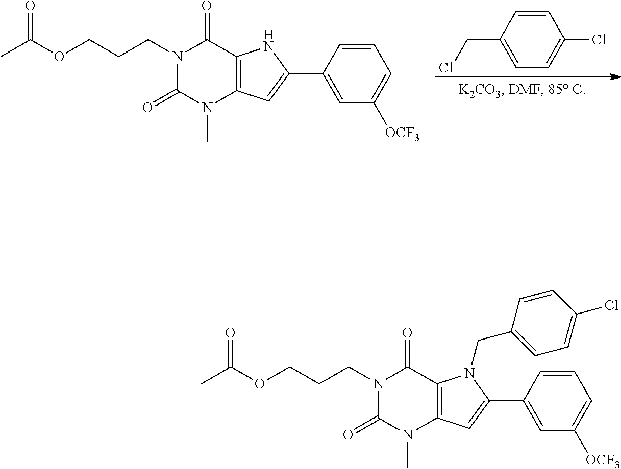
C1=CC(CCl)=CC=C1Cl.N1(CCCOC(C)=O)C(=O)N(C)C2=C(C1=O)NC(C1=CC([OCF3])=CC=C1)=C2.N1(CCCOC(C)=O)C(=O)N(C)C2=C(C1=O)N(CC1=CC=C(Cl)C=C1)C(C1=CC([OCF3])=CC=C1)=C2
